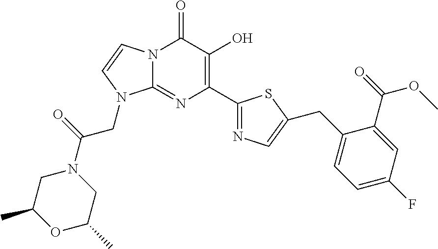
N12C(=NC(C3=NC=C(CC4=CC=C(F)C=C4C(OC)=O)S3)=C(O)C1=O)N(CC(N1CC(C)OC(C)C1)=O)C=C2
